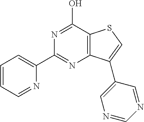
C1(C2=NC3=C(C(O)=N2)SC=C3C2=CN=CN=C2)=CC=CC=N1
